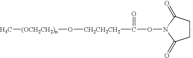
C1CC(=O)N(OC([CH2CH2CH2]O[(OCH2CH2)n]C)=O)C1=O
